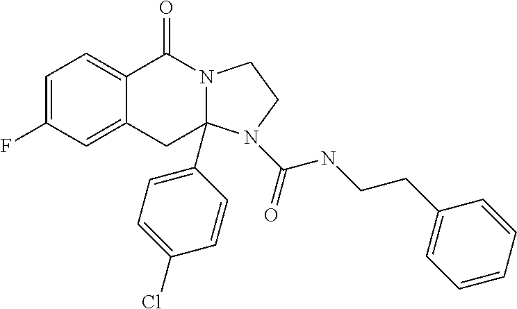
C1=C(F)C=C2C(=C1)C(=O)N1CCN(C(NCCC3=CC=CC=C3)=O)C1(C1=CC=C(Cl)C=C1)C2
